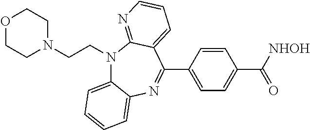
C1(C2=NC3=CC=CC=C3N(CCN3CCOCC3)C3=NC=CC=C23)=CC=C(C([NHOH])=O)C=C1
